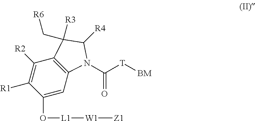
C1(O[L1][W1][Z1])=CC2=C(C([R2])=C1[R1])C([R3])(C[R6])C([R4])N2C([T][BM])=O
